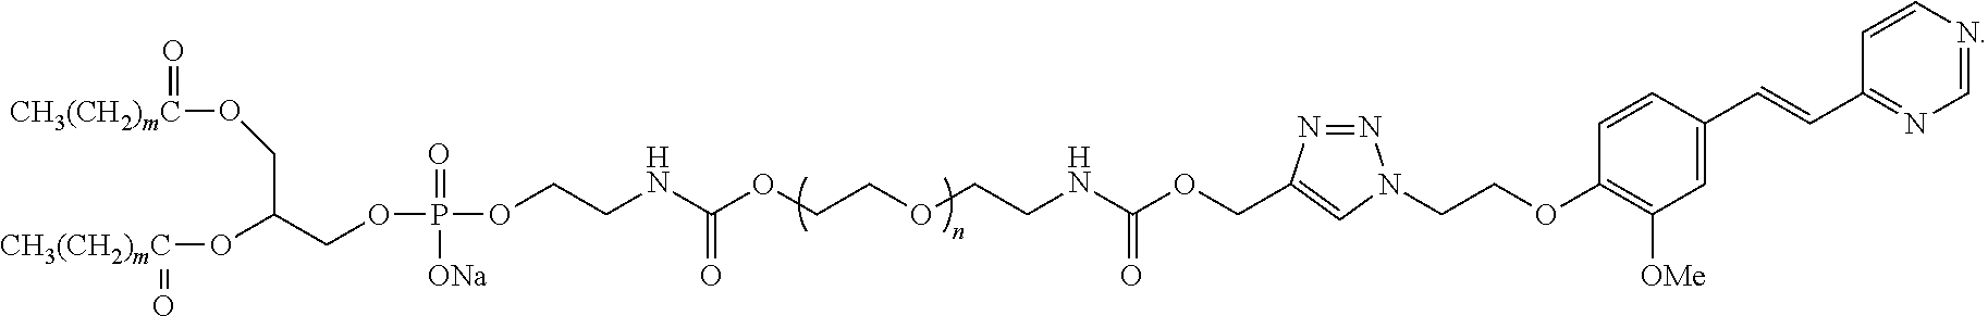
C1=C(C=CC2=NC=NC=C2)C=CC(OCCN2N=NC(COC(NCCOCCOC(NCCOP(OCC(CO[CH3(CH2)mC]=O)O[CH3(CH2)mC]=O)(=O)[ONa])=O)=O)=C2)=C1[OMe]
